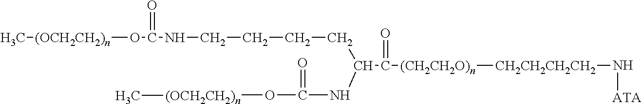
[(OCH2CH2)n](C)OC(NCCCCC(NC(O[(OCH2CH2)n]C)=O)C([(CH2CH2O)n][CH2CH2CH2CH2]N[ATA])=O)=O
